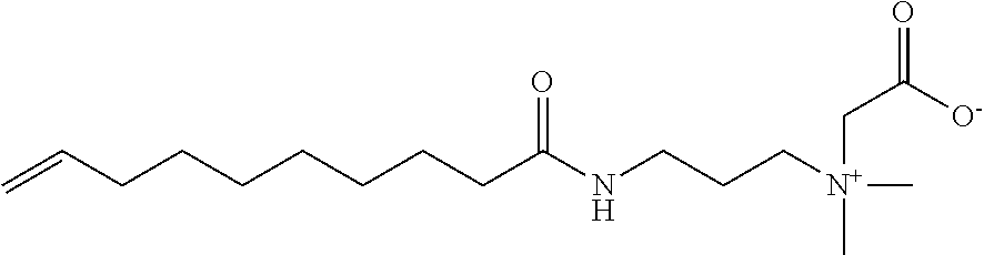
C=CCCCCCCCC(NCCC[N+](C)(CC(=O)[O-])C)=O
